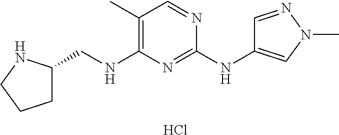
C1(C)=C(NCC2CCCN2)N=C(NC2=CN(C)N=C2)N=C1.Cl
